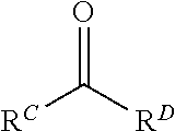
O=C([RD])[RC]
